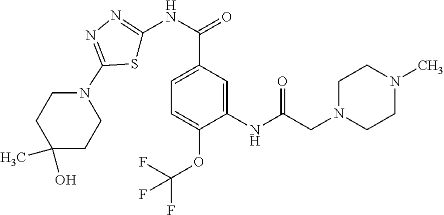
C1=C(C(=O)NC2=NN=C(N3CCC(O)(C)CC3)S2)C=C(NC(=O)CN2CCN(C)CC2)C(OC(F)(F)F)=C1
